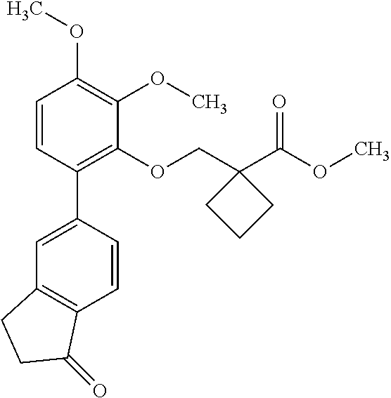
C1=CC(C2=CC3=C(C=C2)C(=O)CC3)=C(OCC2(C(OC)=O)CCC2)C(OC)=C1OC
